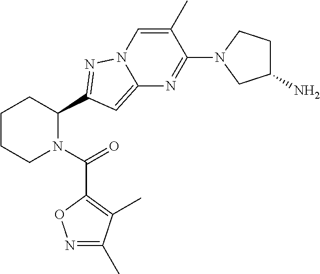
C1CCN(C(=O)C2=C(C)C(C)=NO2)C(C2=NN3C=C(C)C(N4CC(N)CC4)=NC3=C2)C1
